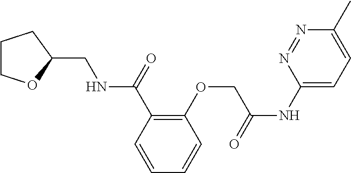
C1(C(NCC2OCCC2)=O)=C(OCC(NC2=CC=C(C)N=N2)=O)C=CC=C1
